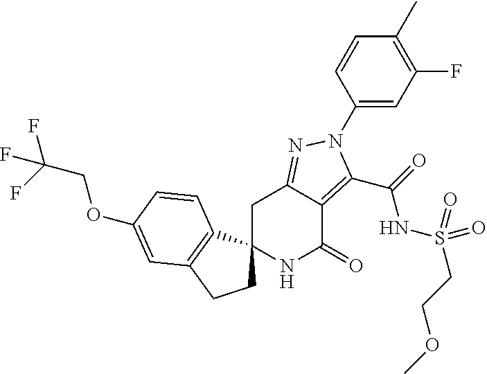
C1C2=NN(C3=CC(F)=C(C)C=C3)C(C(=O)NS(CCOC)(=O)=O)=C2C(=O)NC12CCC1=C2C=CC(OCC(F)(F)F)=C1
